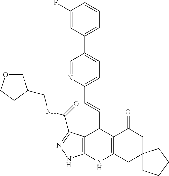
C1(F)=CC(C2=CC=C(C=CC3C4=C(NC5=C3C(=O)CC3(C5)CCCC3)NN=C4C(NCC3COCC3)=O)N=C2)=CC=C1
